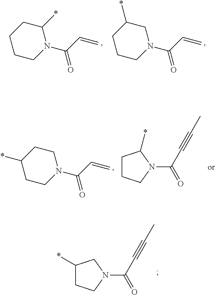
N1(C(C=C)=O)C(*)CCCC1.N1(C(C=C)=O)CC(*)CCC1.N1(C(C=C)=O)CCC(*)CC1.C1CCN(C(=O)C#CC)C1*.C1(*)CCN(C(=O)C#CC)C1
